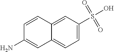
C12=CC(S(O)(=O)=O)=CC=C1C=C(N)C=C2
